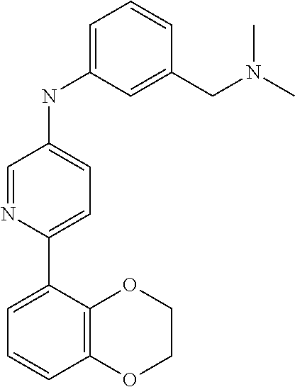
C1=NC(C2=CC=CC3=C2OCCO3)=CC=C1NC1=CC=CC(CN(C)C)=C1
